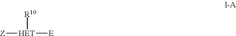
[Z][HET]([E])[R10]
